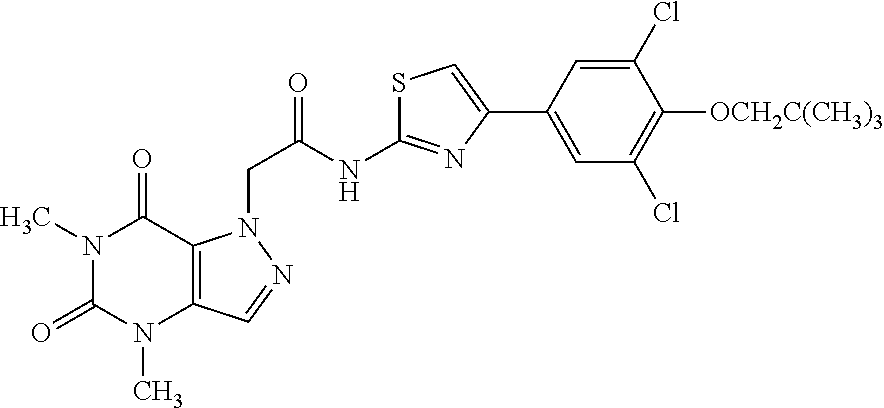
N1(C)C(=O)N(C)C2=C(C1=O)N(CC(=O)NC1=NC(C3=CC(Cl)=C([OCH2C(CH3)3])C(Cl)=C3)=CS1)N=C2
